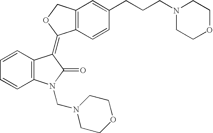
C12=C(C=CC(CCCN3CCOCC3)=C1)C(=C1C3=C(C=CC=C3)N(CN3CCOCC3)C1=O)OC2
